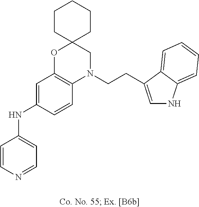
C1=CN=CC=C1NC1=CC2=C(C=C1)N(CCC1=CNC3=CC=CC=C31)CC1(O2)CCCCC1
